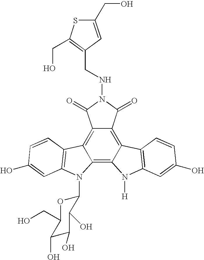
C12=C3C(=C4C(=C1C(=O)N(NCC1=C(CO)SC(CO)=C1)C2=O)C1=C(N4[H])C=C(O)C=C1)N(C1OC(CO)C(O)C(O)C1O)C1=C3C=CC(O)=C1
